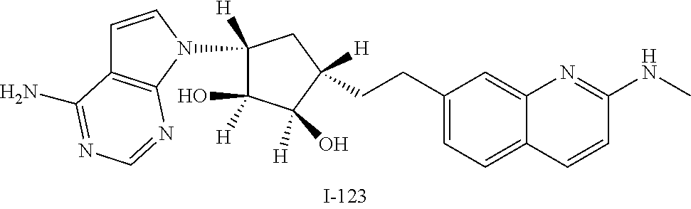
C(CC1=CC=C2C(=C1)N=C(NC)C=C2)C1([H])C([H])(O)C([H])(O)C(N2C=CC3=C2N=CN=C3N)([H])C1
